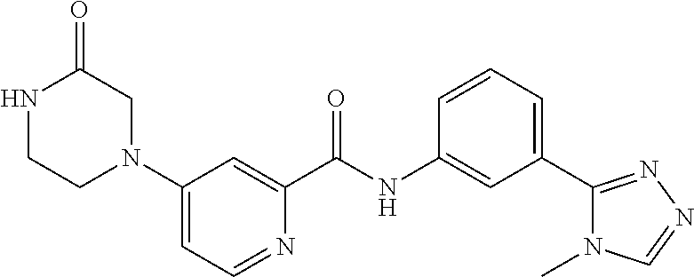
C1(=O)NCCN(C2=CC=NC(C(NC3=CC(C4=NN=CN4C)=CC=C3)=O)=C2)C1
